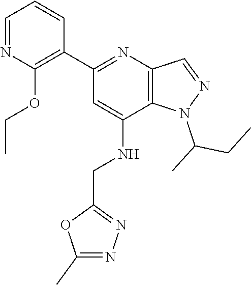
C1=C(NCC2=NN=C(C)O2)C2=C(N=C1C1=C(OCC)N=CC=C1)C=NN2C(CC)C
